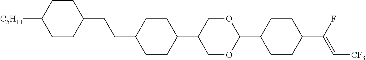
[C5H11]C1CCC(CCC2CCC(C3COC(C4CCC(C(F)=C[CF3])CC4)OC3)CC2)CC1
